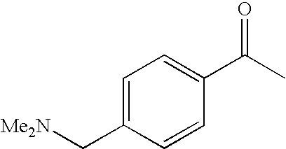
C1=C(C[Me2N])C=CC(C(C)=O)=C1
